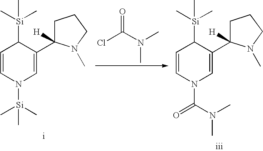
C1=CN([Si](C)(C)C)C=C(C2([H])CCCN2C)C1[Si](C)(C)C.ClC(N(C)C)=O.C1=CN(C(N(C)C)=O)C=C(C2([H])CCCN2C)C1[Si](C)(C)C
